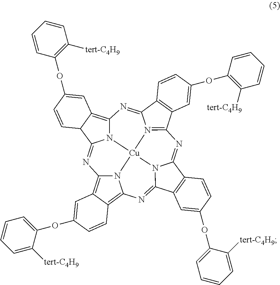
N1=C2N3C(=C4C2C=CC(OC2=C([tert-C4H9])C=CC=C2)=C4)N=C2N4=C(C5=C2C=CC(OC2=C([tert-C4H9])C=CC=C2)=C5)N=C2N5C(=NC6=C7C(=C1N6[Cu]345)C=C(OC1=CC=CC=C1[tert-C4H9])C=C7)C1=C2C=CC(OC2=CC=CC=C2[tert-C4H9])=C1
